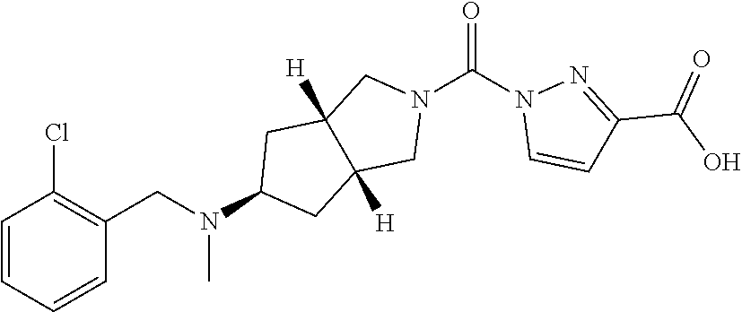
N(C1CC2([H])C([H])(C1)CN(C(N1C=CC(C(O)=O)=N1)=O)C2)(CC1=C(Cl)C=CC=C1)C
